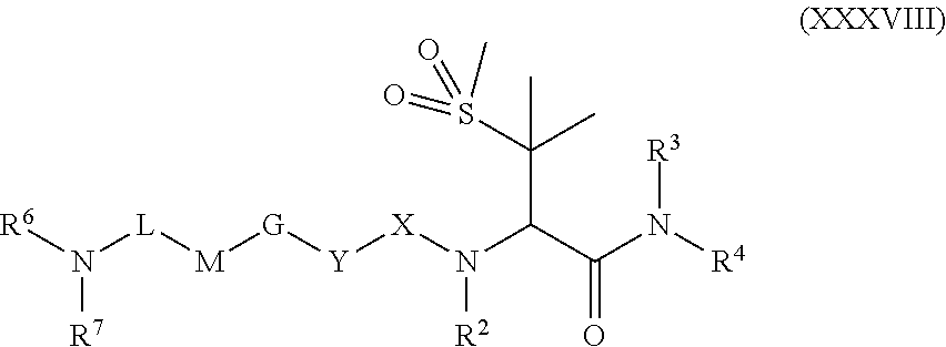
[R6]N([L][M][G][Y][X]N(C(C(N([R4])[R3])=O)C(S(=O)(=O)C)(C)C)[R2])[R7]
